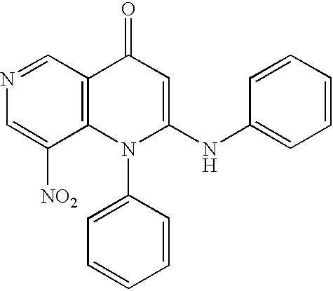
N1=CC2=C(C([NO2])=C1)N(C1=CC=CC=C1)C(NC1=CC=CC=C1)=CC2=O
